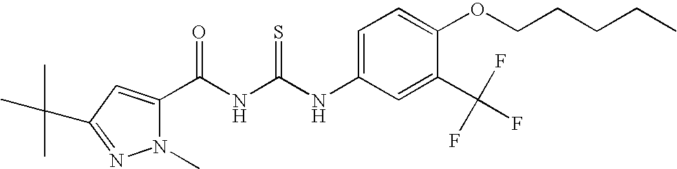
C(NC(NC1=CC=C(OCCCCC)C(C(F)(F)F)=C1)=S)(=O)C1=CC(C(C)(C)C)=NN1C
